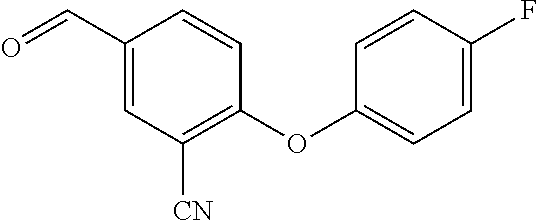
C1(C=O)=CC([CN])=C(OC2=CC=C(F)C=C2)C=C1
